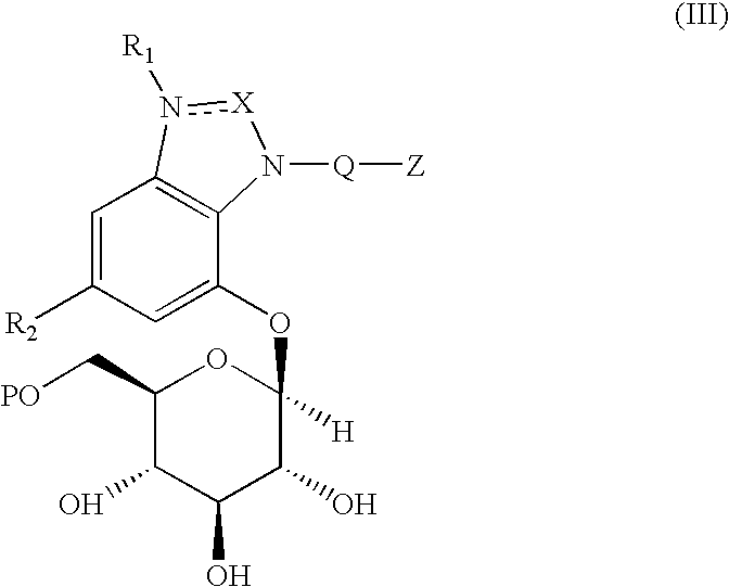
C1=C([R2])C=C(OC2([H])OC(C[PO])C(O)C(O)C2O)C2=C1n([R1])[X]N2[Q][Z]
